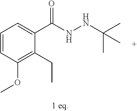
C1=CC(OC)=C(CC)C(C(NNC(C)(C)C)=O)=C1
